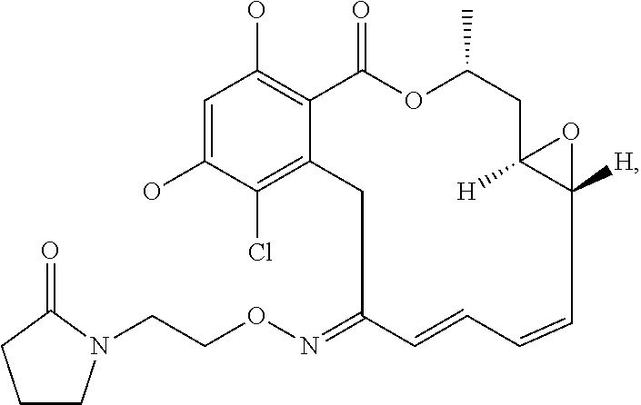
C1=C(O)C(Cl)=C2C(=C1O)C(=O)OC(C)CC1([H])C([H])(C=CC=CC(=NOCCN3CCCC3=O)C2)O1
